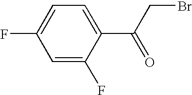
C1=C(C(CBr)=O)C(F)=CC(F)=C1
